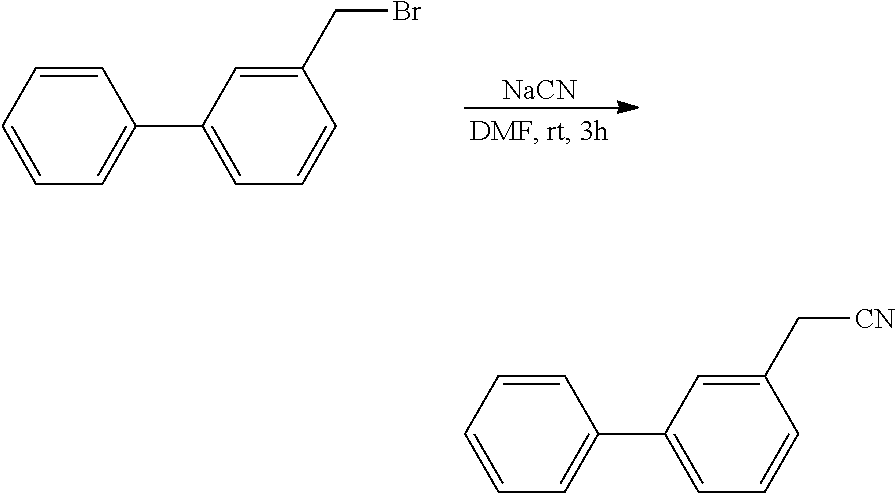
[NaCN].C1=CC=CC(C2=CC=CC(CBr)=C2)=C1.C1=CC=CC(C2=CC=CC(C[CN])=C2)=C1
